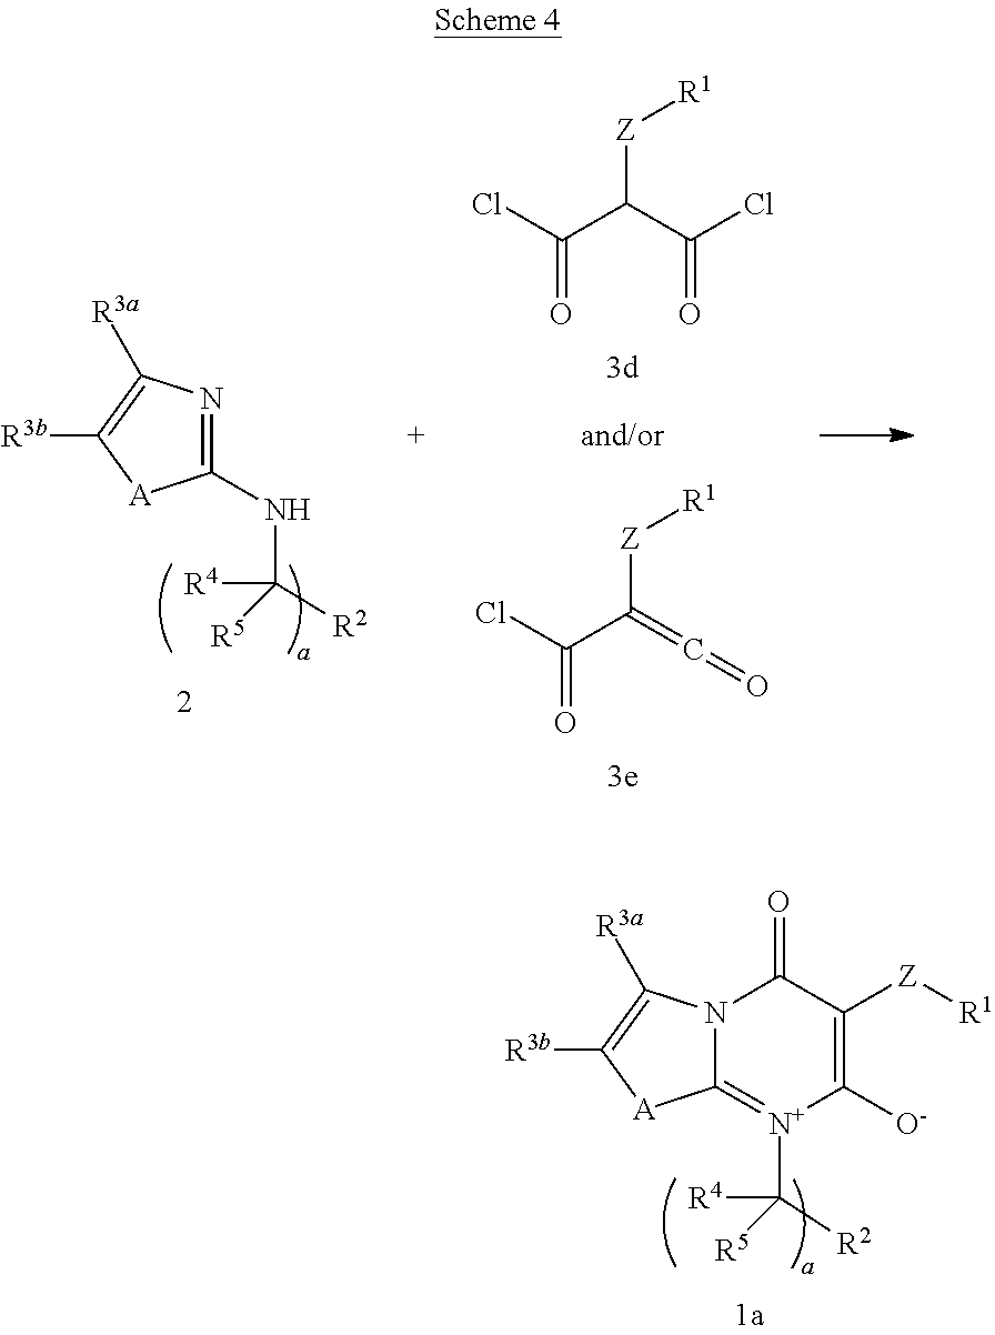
C12=[N+](C([R4])([R5])[R2])C([O-])=C([Z][R1])C(=O)N1C([R3a])=C([R3b])[A]2.C1(NC([R4])([R5])[R2])=NC([R3a])=C([R3b])[A]1.ClC(C(C(Cl)=O)[Z][R1])=O.ClC(C(=C=O)[Z][R1])=O
